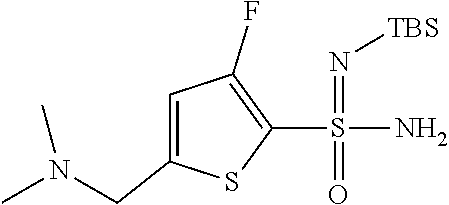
N(C)(CC1=CC(F)=C(S(=N[TBS])(=O)N)S1)C
